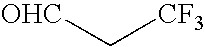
[OHC]C[CF3]
